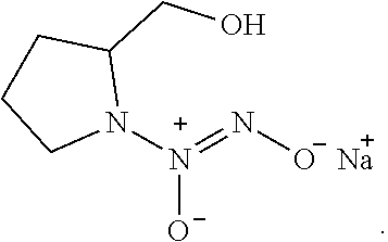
N1([N+](=N[O-])[O-])C(CO)CCC1.[Na]
